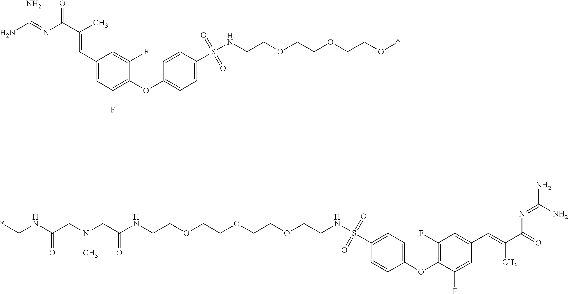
C1(C=C(C(N=C(N)N)=O)C)=CC(F)=C(OC2=CC=C(S(NCCOCCOCCO*)(=O)=O)C=C2)C(F)=C1.*CNC(CN(CC(NCCOCCOCCOCCNS(C1=CC=C(OC2=C(F)C=C(C=C(C(=O)N=C(N)N)C)C=C2F)C=C1)(=O)=O)=O)C)=O
